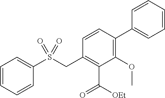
C1=CC=CC(S(CC2=C(C(=O)[OEt])C(OC)=C(C3=CC=CC=C3)C=C2)(=O)=O)=C1
